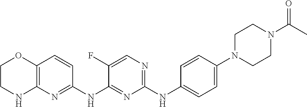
C1(NC2=CC=C(N3CCN(C(C)=O)CC3)C=C2)=NC=C(F)C(NC2=NC3=C(C=C2)OCCN3)=N1
